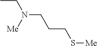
CCN(CCCS[Me])[Me]
